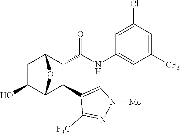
C1(O)C2C(C3=CN([Me])N=C3[F3C])C(C(NC3=CC([CF3])=CC(Cl)=C3)=O)C(C1)O2
